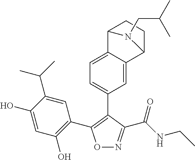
C1(O)=CC(O)=C(C2=C(C3=CC=C4C(=C3)C3CCC4N3CC(C)C)C(C(NCC)=O)=NO2)C=C1C(C)C
